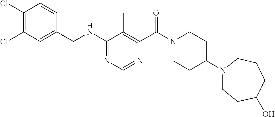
C1(Cl)=C(Cl)C=CC(CNC2=NC=NC(C(N3CCC(N4CCC(O)CCC4)CC3)=O)=C2C)=C1
